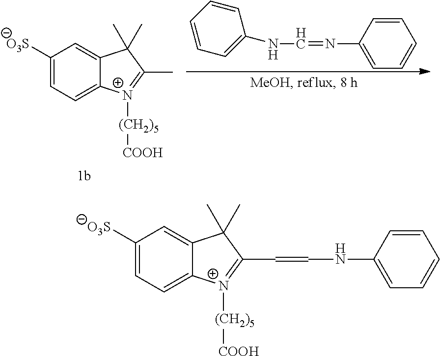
C1(N=CNC2=CC=CC=C2)=CC=CC=C1.C1([O3S])=CC=C2C(=C1)C(C)(C)C(C)=[N+]2[(CH2)5][COOH].C1([O3S])=CC=C2C(=C1)C(C)(C)C(C=CNC1=CC=CC=C1)=[N+]2[(CH2)5][COOH]
